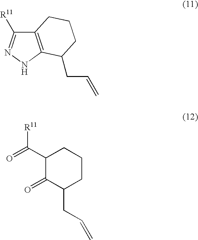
C12=C(NN=C1[R11])C(CC=C)CCC2.C1(C(=O)[R11])C(=O)C(CC=C)CCC1
